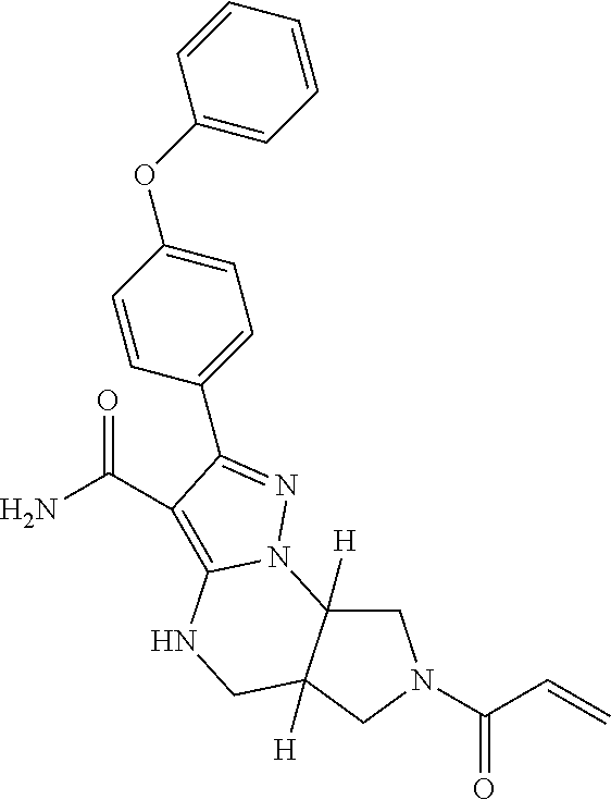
C1(C2=NN3C4([H])CN(C(C=C)=O)CC4([H])CNC3=C2C(N)=O)=CC=C(OC2=CC=CC=C2)C=C1
